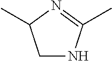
C1NC(C)=NC1C
